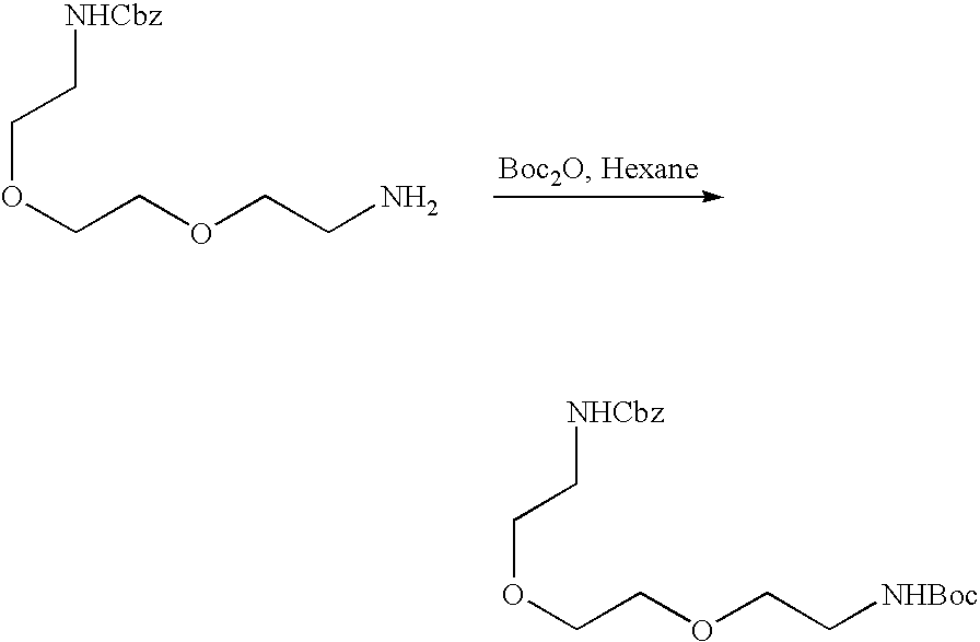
[NHCbz]CCOCCOCCN.[NHCbz]CCOCCOCC[NHBoc]
